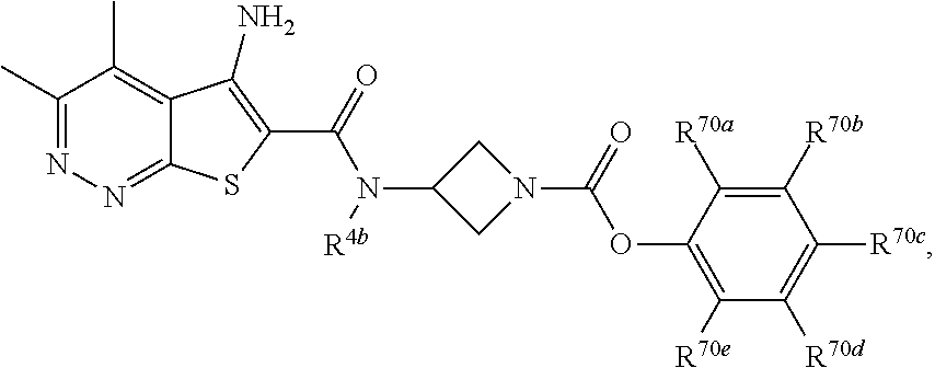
C1(C)=NN=C2C(=C1C)C(N)=C(C(=O)N(C1CN(C(=O)OC3=C([R70e])C([R70d])=C([R70c])C([R70b])=C3[R70a])C1)[R4b])S2
